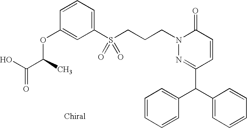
C(CN1C(=O)C=CC(C(C2=CC=CC=C2)C2=CC=CC=C2)=N1)CS(C1=CC=CC(OC(C(O)=O)C)=C1)(=O)=O
